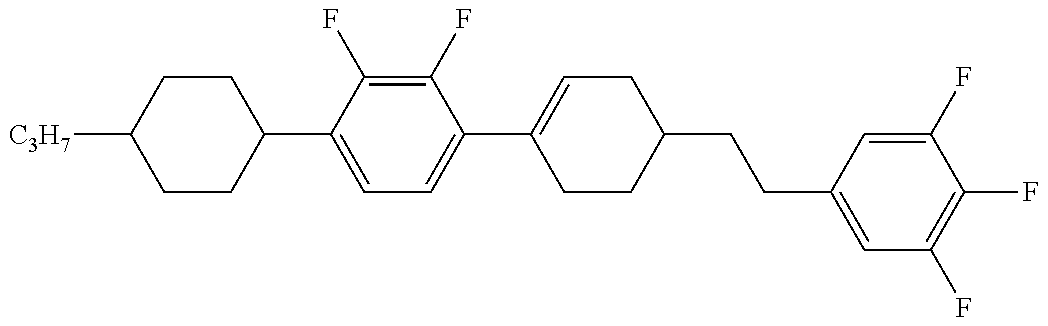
C1CC(C2=CC=C(C3=CCC(CCC4=CC(F)=C(F)C(F)=C4)CC3)C(F)=C2F)CCC1[C3H7]
